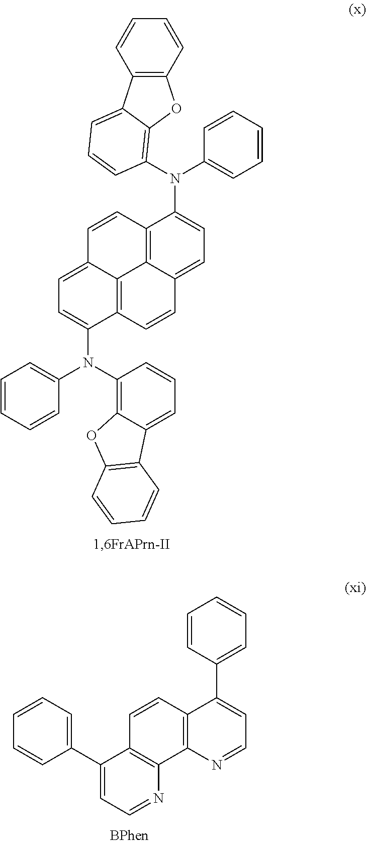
C1=CC=C(C2=CC=NC3=C2C=CC2=C3N=CC=C2C2=CC=CC=C2)C=C1.C1=CC=CC2=C1OC1=C(N(C3=CC=CC=C3)C3=CC=C4C5=C3C=CC3=CC=C(N(C6=C7C(=CC=C6)C6=C(O7)C=CC=C6)C6=CC=CC=C6)C(=C53)C=C4)C=CC=C21
